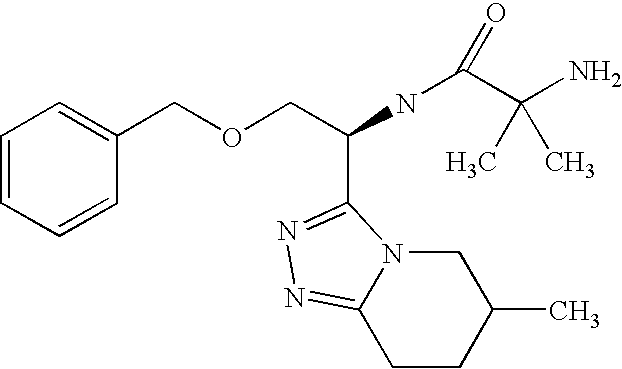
C(COCC1=CC=CC=C1)(NC(C(N)(C)C)=O)C1=NN=C2CCC(C)CN21
